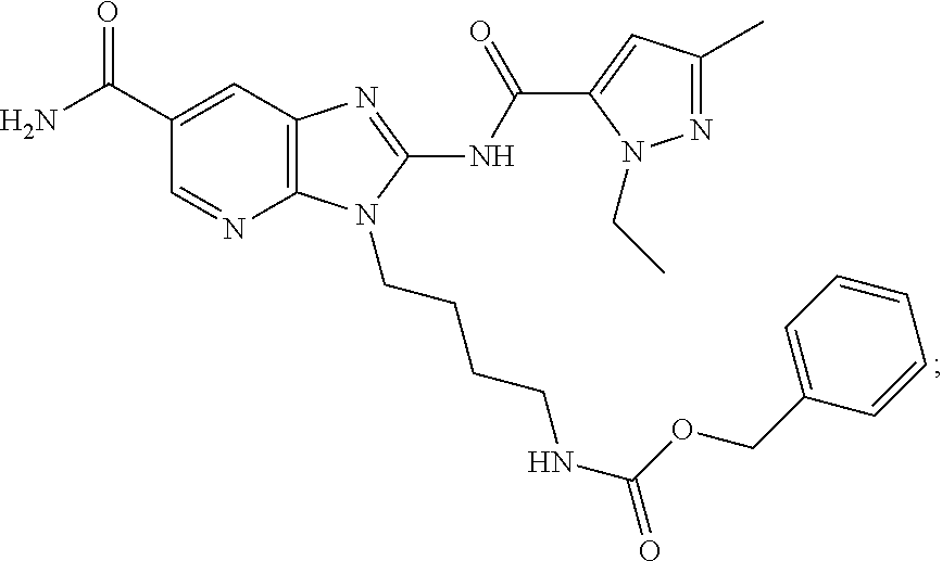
C12=C(C=C(C(N)=O)C=N1)N=C(NC(C1=CC(C)=NN1CC)=O)N2CCCCNC(=O)OCC1=CC=CC=C1
